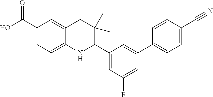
C1(C(O)=O)=CC=C2C(=C1)CC(C)(C)C(C1=CC(F)=CC(C3=CC=C(C#N)C=C3)=C1)N2
